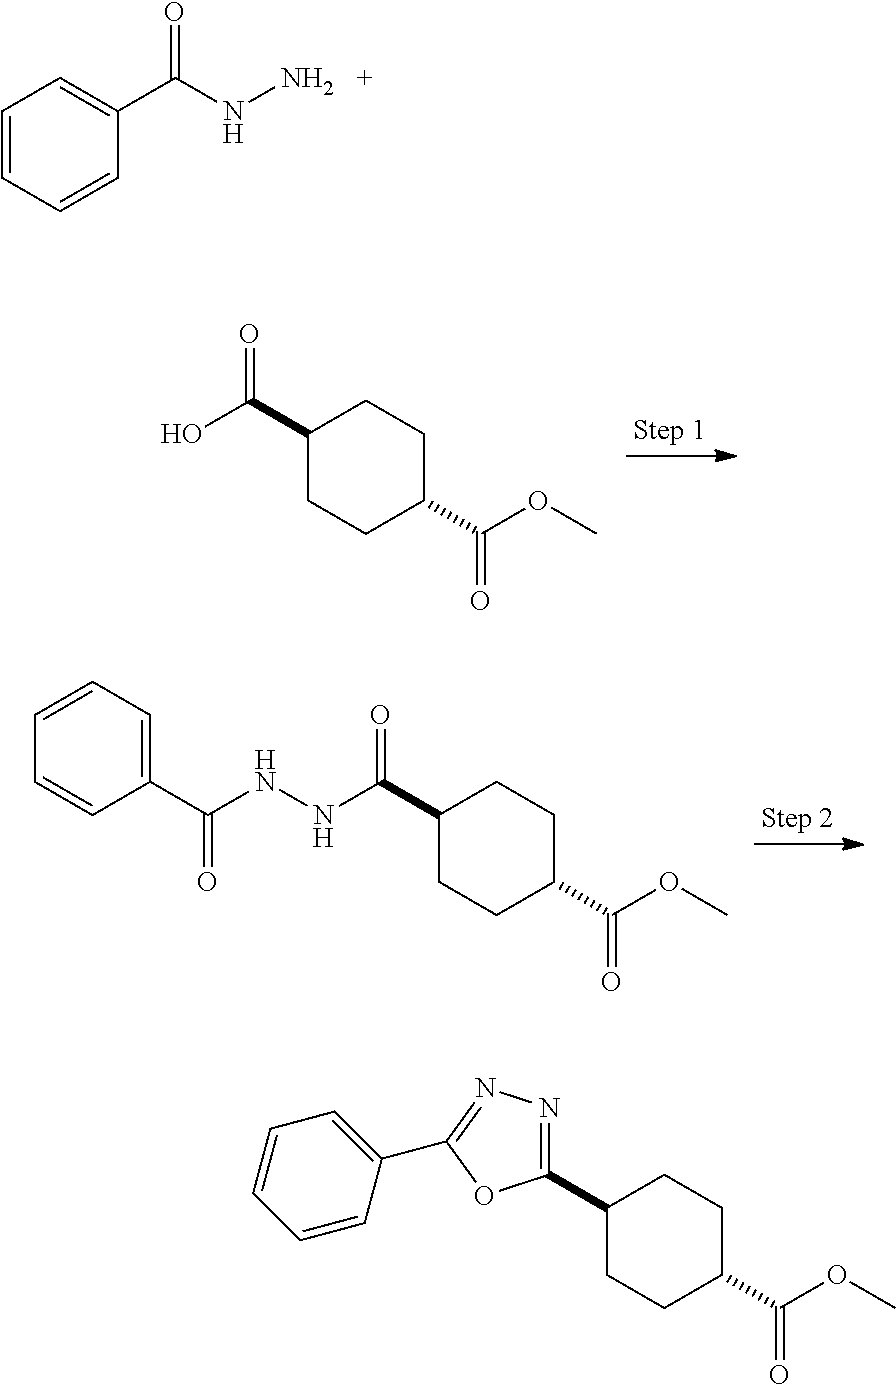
C1(C(O)=O)CCC(C(OC)=O)CC1.C1(C(NNC(=O)C2=CC=CC=C2)=O)CCC(C(OC)=O)CC1.C1=CC=CC(C(NN)=O)=C1.C1(C2=NN=C(C3=CC=CC=C3)O2)CCC(C(OC)=O)CC1
